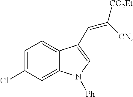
C1=C(Cl)C=C2C(=C1)C(C=C([CO2Et])[CN])=CN2[Ph]
